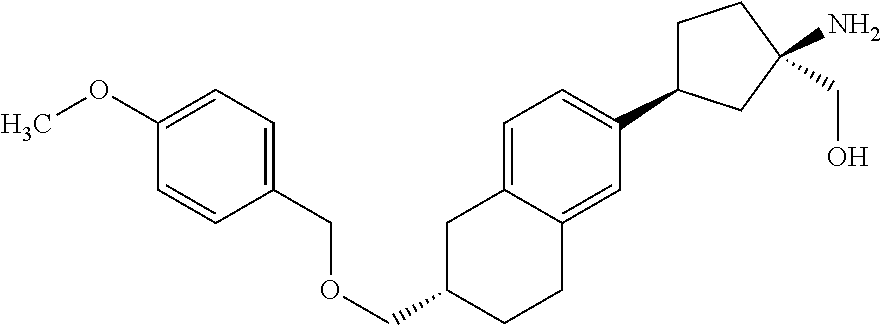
O(CC1CC2=CC=C(C3CCC(N)(CO)C3)C=C2CC1)CC1=CC=C(OC)C=C1
